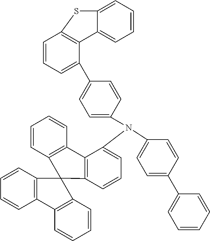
C1(C2=CC=CC=C2)=CC=C(N(C2=CC=CC3=C2C2=C(C=CC=C2)C32C3=C(C=CC=C3)C3=C2C=CC=C3)C2=CC=C(C3=CC=CC4=C3C3=CC=CC=C3S4)C=C2)C=C1
